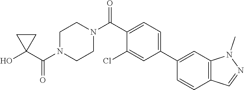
OC1(C(N2CCN(C(=O)C3=CC=C(C4=CC5=C(C=C4)C=NN5C)C=C3Cl)CC2)=O)CC1
